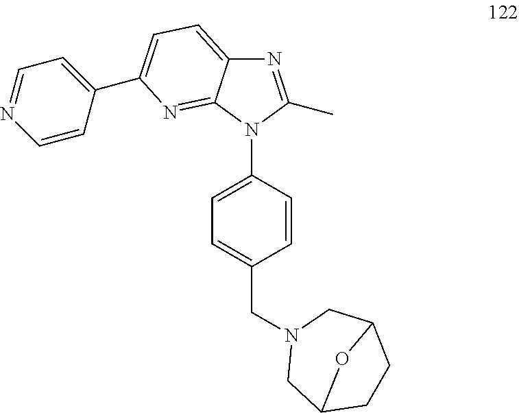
N1=C(C)N(C2=CC=C(CN3CC4CCC(C3)O4)C=C2)C2=NC(C3=CC=NC=C3)=CC=C12
